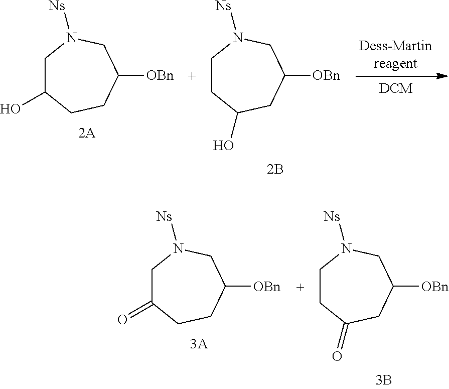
C1C(O)CCC([OBn])CN1[Ns].C1CC(O)CC([OBn])CN1[Ns].C1C(=O)CCC([OBn])CN1[Ns].C1CC(=O)CC([OBn])CN1[Ns]
